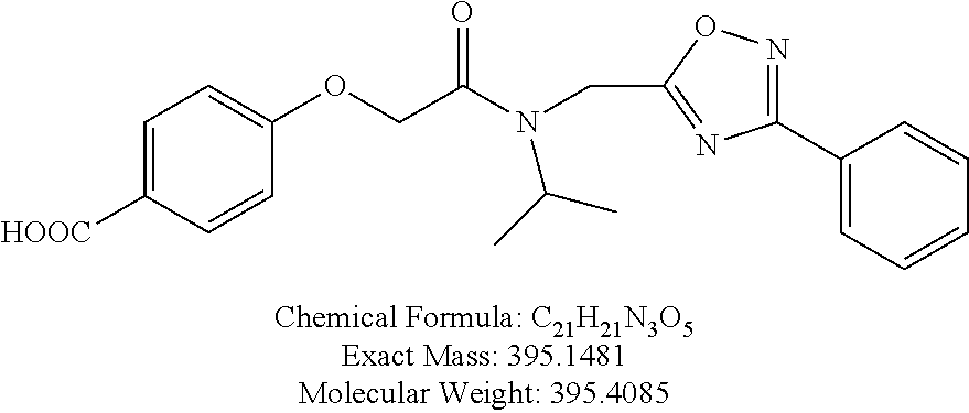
C1=C([HOOC])C=CC(OCC(N(CC2=NC(C3=CC=CC=C3)=NO2)C(C)C)=O)=C1
